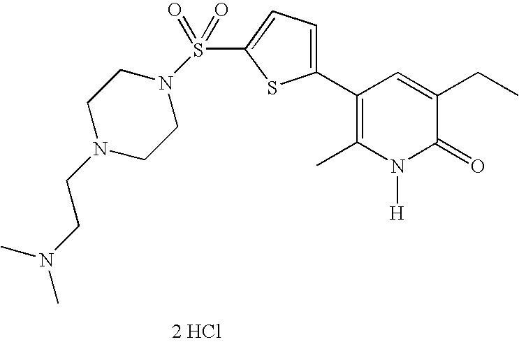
[ 2 HCl].C1(C2=CC=C(S(=O)(=O)N3CCN(CCN(C)C)CC3)S2)=C(C)N([H])C(=O)C(CC)=C1
